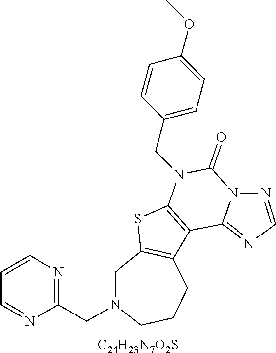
[C24H23N7O2S].C1N(CC2=NC=CC=N2)CCCC2=C1SC1=C2C2=NC=NN2C(=O)N1CC1=CC=C(OC)C=C1
